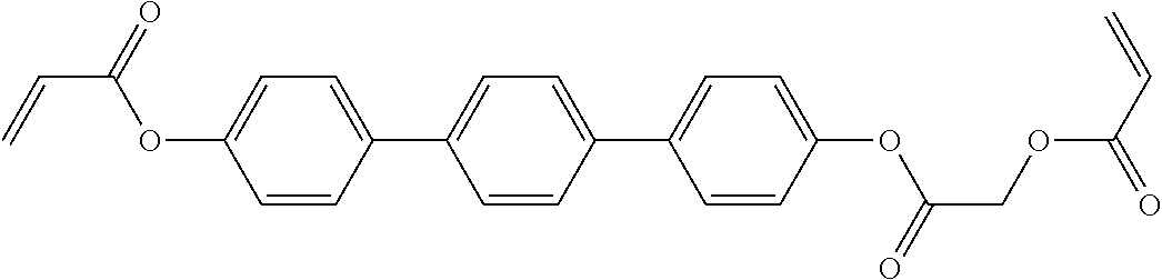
C1=CC(C2=CC=C(C3=CC=C(OC(COC(C=C)=O)=O)C=C3)C=C2)=CC=C1OC(C=C)=O
